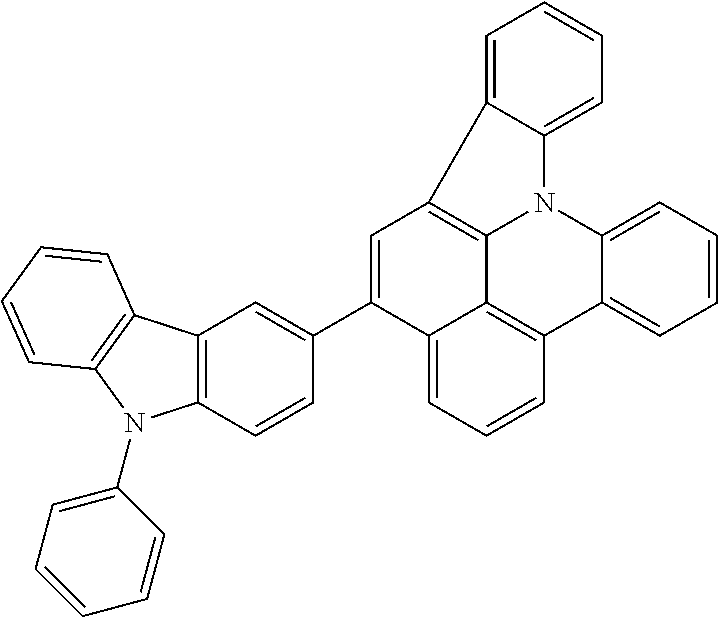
C12=CC=CC3=C1C1=C(C=C2C2=CC4=C(C=C2)N(C2=CC=CC=C2)C2=C4C=CC=C2)C2=CC=CC=C2N1C1=CC=CC=C31
